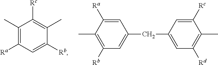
C1(C)=C([Ra])C=C([Rb])C(C)=C1[Rc].CC1=C([Rb])C=C(CC2=CC([Rd])=C(C)C([Rc])=C2)C=C1[Ra]
